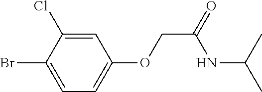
C1=C(Cl)C(Br)=CC=C1OCC(=O)NC(C)C
